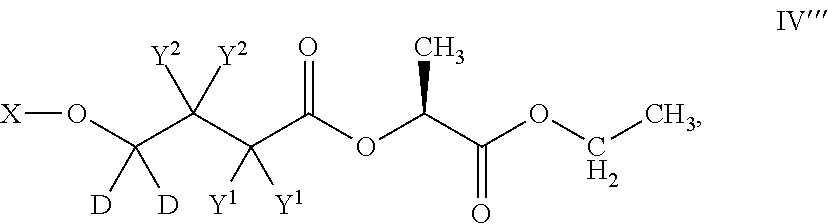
O(C(C(C(C(OC(C(OCC)=O)C)=O)([Y1])[Y1])([Y2])[Y2])([D])[D])[X]
